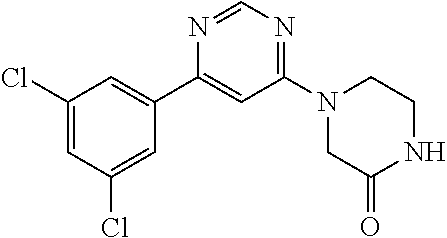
N1=CN=C(N2CC(=O)NCC2)C=C1C1=CC(Cl)=CC(Cl)=C1
